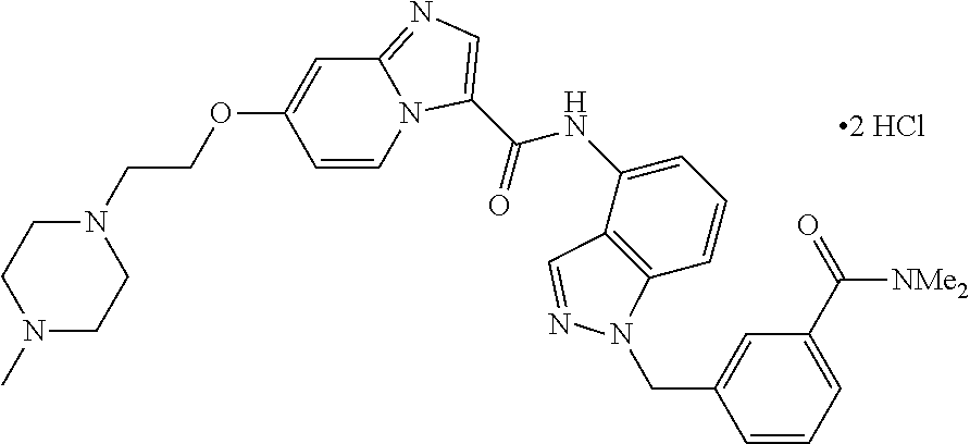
N1(C)CCN(CCOC2=CC3=NC=C(C(NC4=CC=CC5=C4C=NN5CC4=CC(C([NMe2])=O)=CC=C4)=O)N3C=C2)CC1
